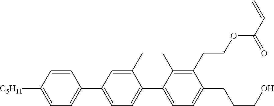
C1=CC([C5H11])=CC=C1C1=CC=C(C2=CC=C(CCCO)C(CCOC(C=C)=O)=C2C)C(C)=C1
